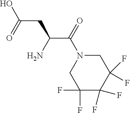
C1N(C(C(CC(O)=O)N)=O)CC(F)(F)C(F)(F)C1(F)F
